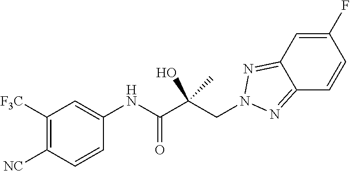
C1([F3C])=C([NC])C=CC(NC(C(CN2N=C3C(=N2)C=C(F)C=C3)(C)O)=O)=C1
